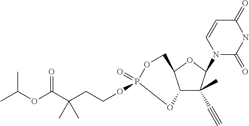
C12C(C)(C#C)C(N3C(=O)NC(=O)C=C3)OC1COP(=O)(OCCC(C(OC(C)C)=O)(C)C)O2
